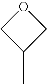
C1(C)COC1
